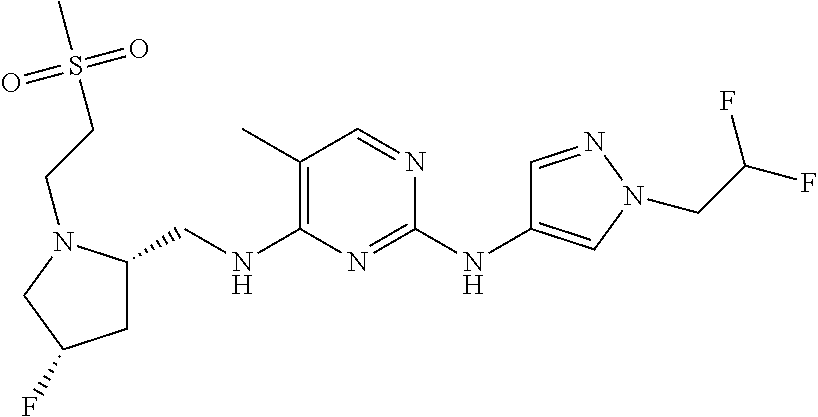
C1C(CNC2=C(C)C=NC(NC3=CN(CC(F)F)N=C3)=N2)N(CCS(C)(=O)=O)CC1F
